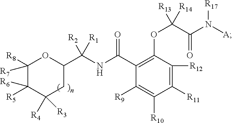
C1([R8])([R7])C([R5])([R6])C([R4])([R3])CC(C(NC(C2=C(OC(C(=O)N([A])[R17])([R14])[R13])C([R12])=C([R11])C([R10])=C2[R9])=O)([R1])[R2])O1
